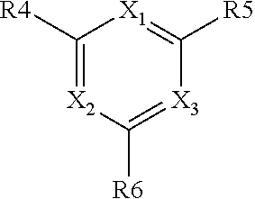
C1([R4])=[X2]C([R6])=[X3]C([R5])=[X1]1
